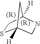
C12([H])SCC([H])(C1)NC2
